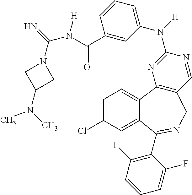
C1=CC=C(N([H])C2=NC3=C(C=N2)CN=C(C2=C(F)C=CC=C2F)C2=CC(Cl)=CC=C32)C=C1C(N([H])C(N1CC(N(C)C)C1)=N)=O
